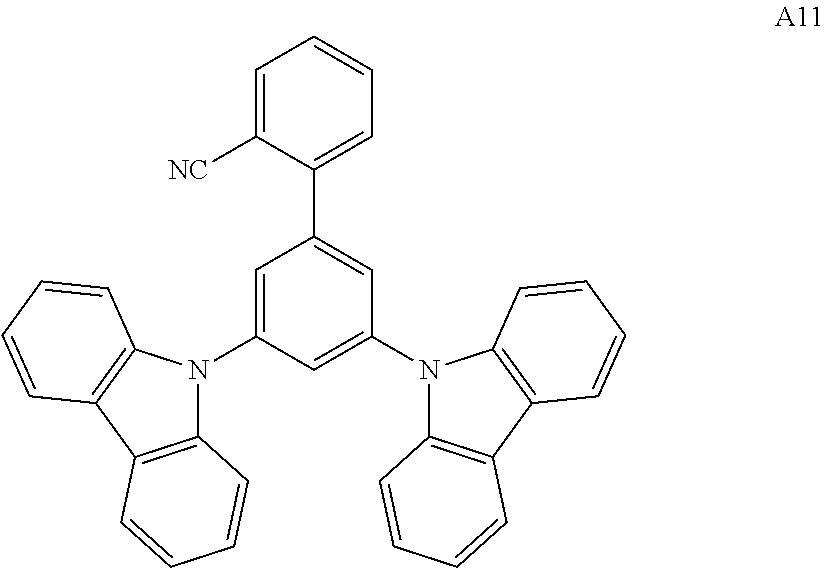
C1=C(N2C3=C(C4=C2C=CC=C4)C=CC=C3)C=C(N2C3=C(C4=C2C=CC=C4)C=CC=C3)C=C1C1=CC=CC=C1[NC]
